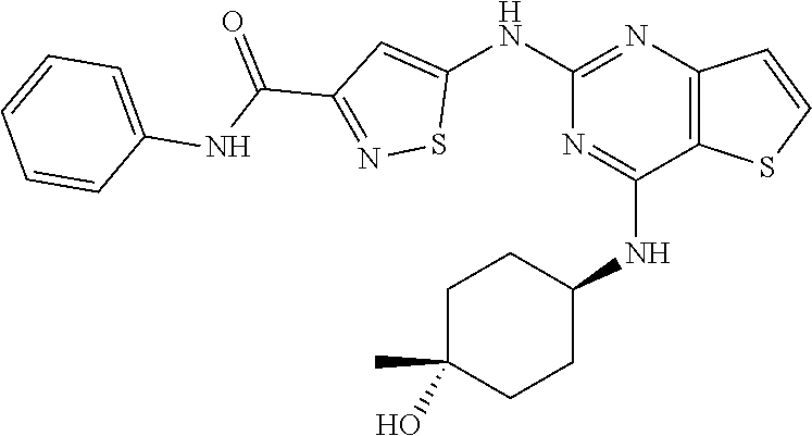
C1(NC2=CC(C(=O)NC3=CC=CC=C3)=NS2)=NC2=C(C(NC3CCC(O)(C)CC3)=N1)SC=C2
